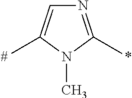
N1=C(C)N(C)C(C)=C1
